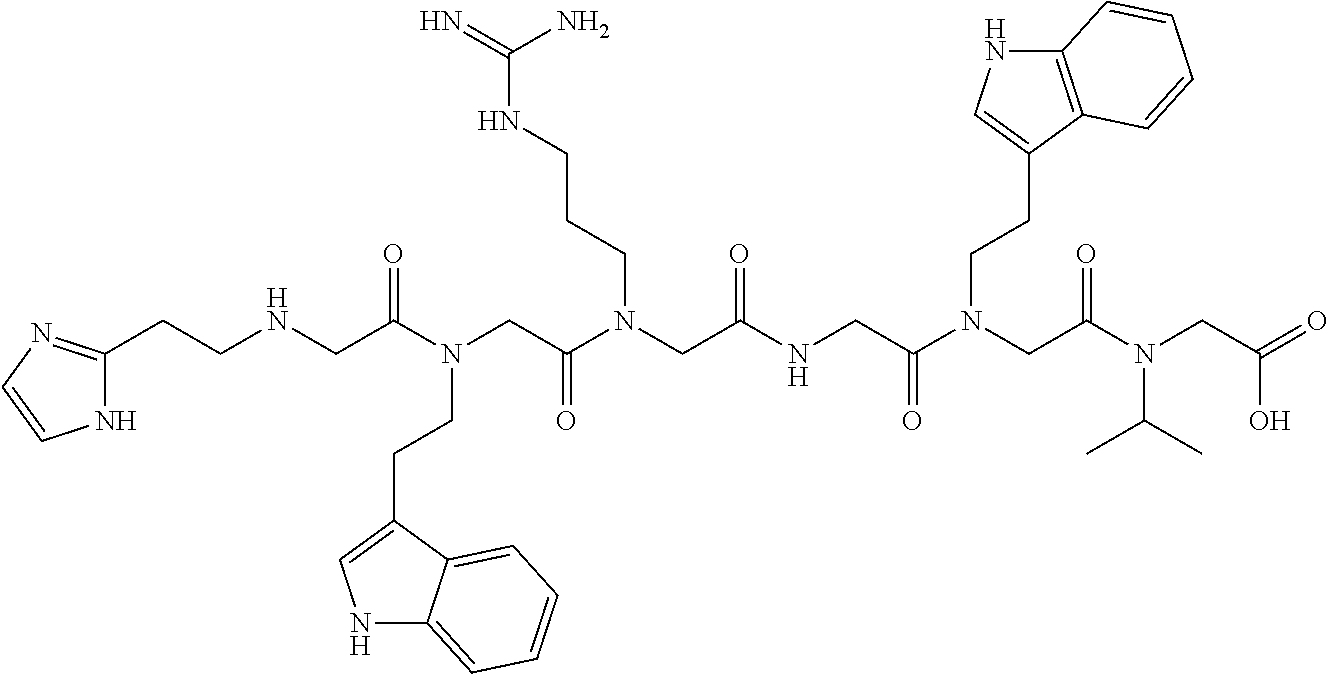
N1C(CCNCC(N(CC(N(CC(NCC(N(CC(N(CC(=O)O)C(C)C)=O)CCC2=CNC3=C2C=CC=C3)=O)=O)CCCNC(=N)N)=O)CCC2=CNC3=CC=CC=C23)=O)=NC=C1
